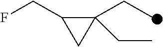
C1(CC)(CC)C(CF)C1
